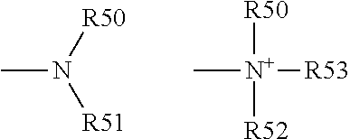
CN([R50])[R51].[R50][N+]([R53])([R52])C
